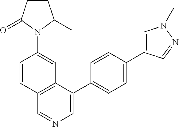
C1(C2=CC=C(C3=CN(C)N=C3)C=C2)=CN=CC2=C1C=C(N1C(C)CCC1=O)C=C2
